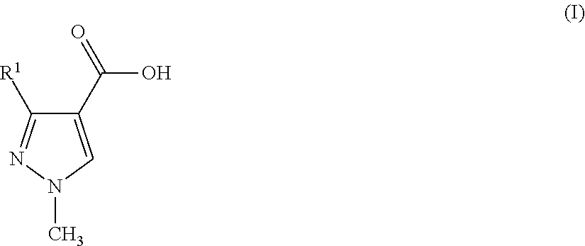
C1(C(O)=O)=CN(C)N=C1[R1]
